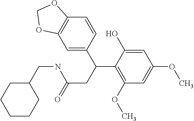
C1CCC(CNC(=O)CC(C2=C(OC)C=C(OC)C=C2O)C2=CC3=C(C=C2)OCO3)CC1
